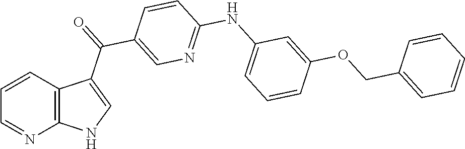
C12=C(C(C(C3=CN=C(NC4=CC=CC(OCC5=CC=CC=C5)=C4)C=C3)=O)=CN1)C=CC=N2
